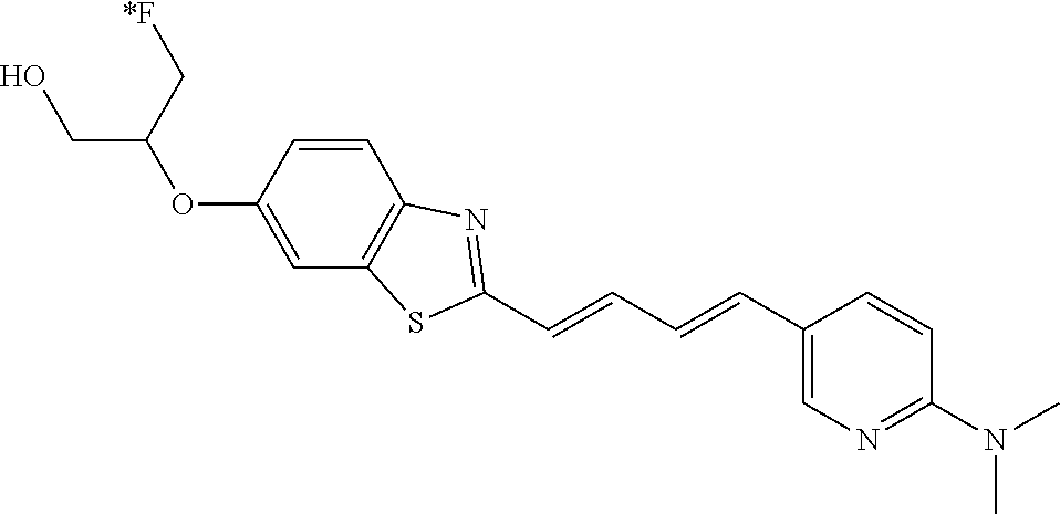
C(C(C[*F])OC1=CC2=C(C=C1)N=C(C=CC=CC1=CN=C(N(C)C)C=C1)S2)O
